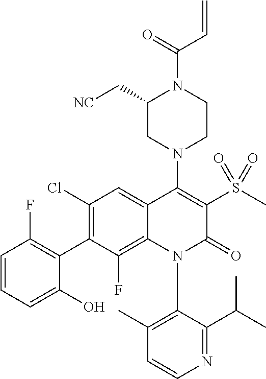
C1=CN=C(C(C)C)C(N2C(=O)C(S(C)(=O)=O)=C(N3CC(C[NC])N(C(=O)C=C)CC3)C3=CC(Cl)=C(C4=C(F)C=CC=C4O)C(F)=C23)=C1C
